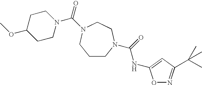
C1CN(C(=O)NC2=CC(C(C)(C)C)=NO2)CCN(C(=O)N2CCC(OC)CC2)C1
